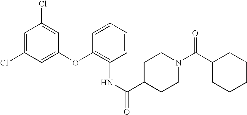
O(C1=CC(Cl)=CC(Cl)=C1)C1=C(NC(=O)C2CCN(C(C3CCCCC3)=O)CC2)C=CC=C1
